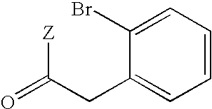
O=C(CC1=CC=CC=C1Br)[Z]
